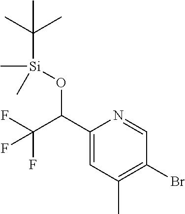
C1(C(O[Si](C)(C(C)(C)C)C)C(F)(F)F)=CC(C)=C(Br)C=N1
